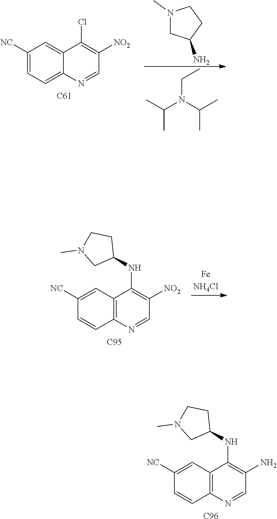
C1([NC])=CC2=C(C=C1)N=CC(N)=C2NC1CCN(C)C1.[C96].C1([NC])=CC=C2C(=C1)C(Cl)=C([NO2])C=N2.[C61].N1(C)CC(N)CC1.CC(N(C(C)C)CC)C.C1([NC])=CC2=C(C=C1)N=CC([NO2])=C2NC1CCN(C)C1.[C95]
